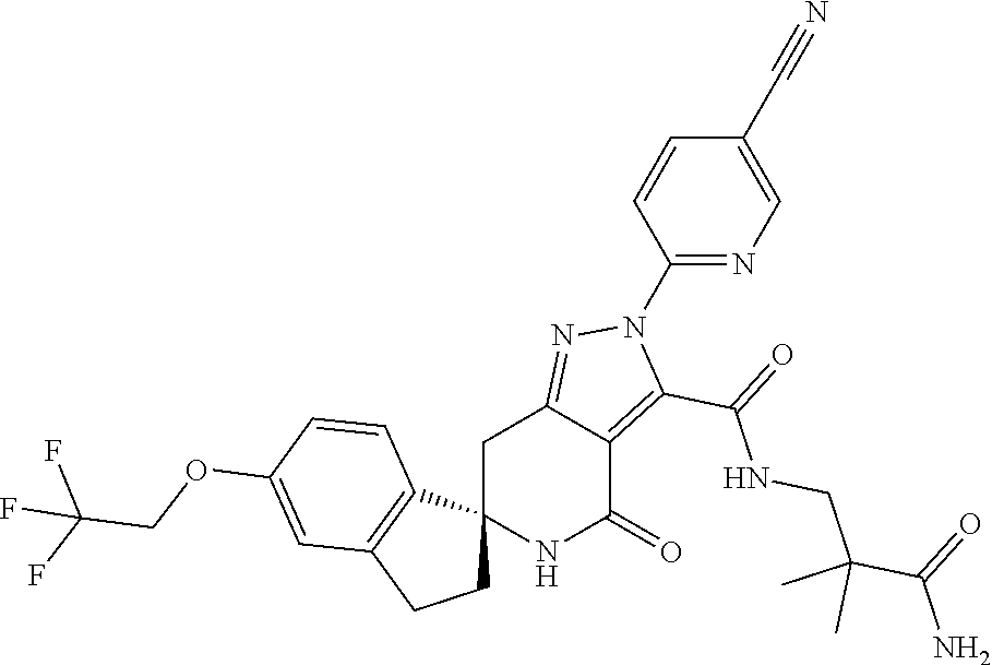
C12(NC(=O)C3=C(C(=O)NCC(C(N)=O)(C)C)N(C4=NC=C(C#N)C=C4)N=C3C1)CCC1=C2C=CC(OCC(F)(F)F)=C1
